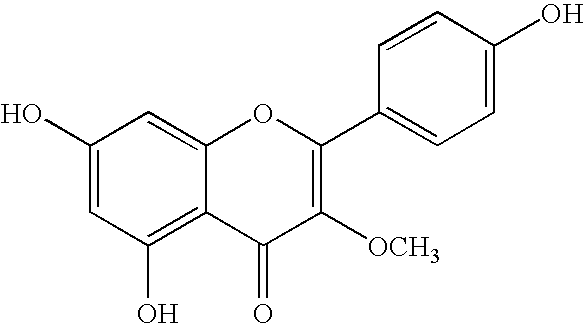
C1(O)=CC(O)=C2C(=C1)OC(C1=CC=C(O)C=C1)=C([OCH3])C2=O
